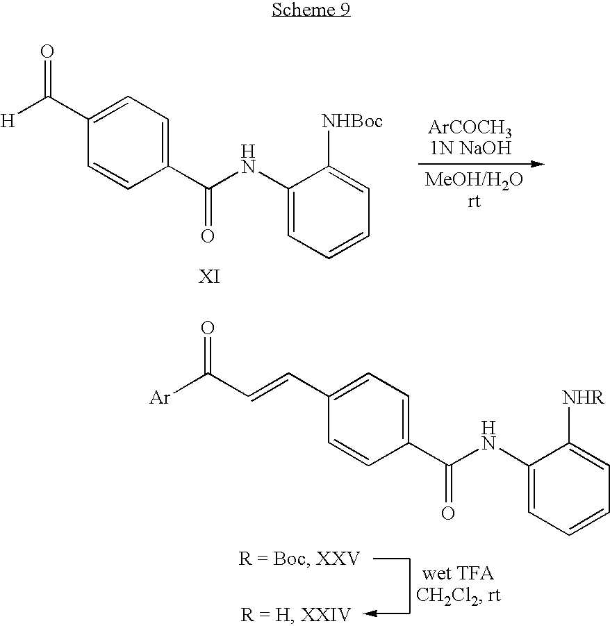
C1(C(NC2=CC=CC=C2[NHBoc])=O)=CC=C(C([H])=O)C=C1.C1(C(NC2=CC=CC=C2[NHR])=O)=CC=C(C=CC([Ar])=O)C=C1
